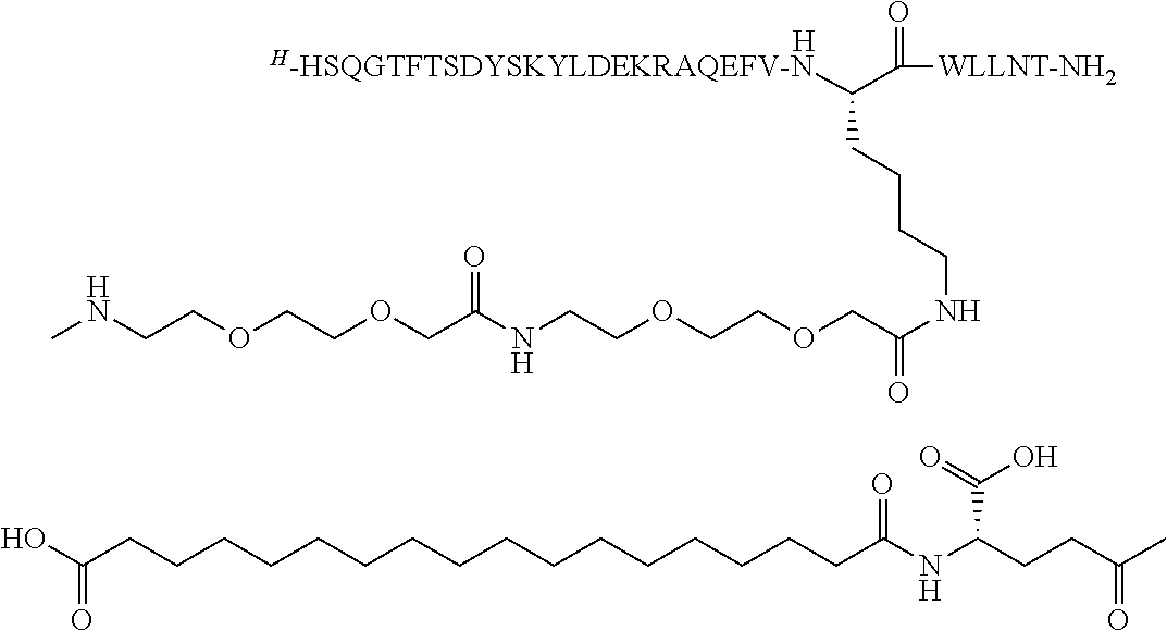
OC(CCCCCCCCCCCCCCCCC(NC(CCC(C)=O)C(O)=O)=O)=O.O(CC(NCCOCCOCC(NCCCCC(C(=O)[WLLNT-NH2])[H-HSQGTFTSDYSKYLDEKRAQEFV-N])=O)=O)CCOCCNC.[H]
